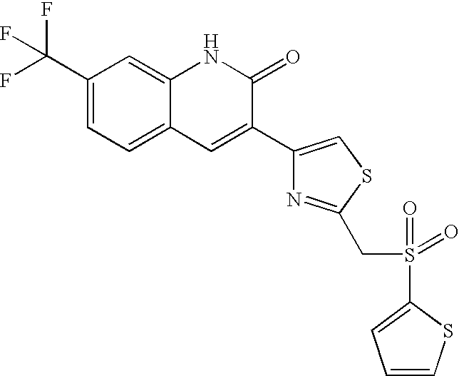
C1(C(F)(F)F)=CC=C2C(=C1)NC(=O)C(C1=CSC(CS(=O)(=O)C3=CC=CS3)=N1)=C2
